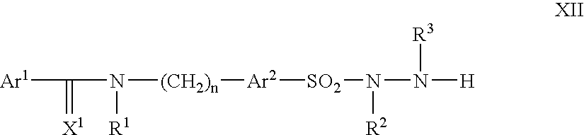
[Ar1]C(=[X1])N([(CH2)n][Ar2][SO2]N(N([H])[R3])[R2])[R1]
